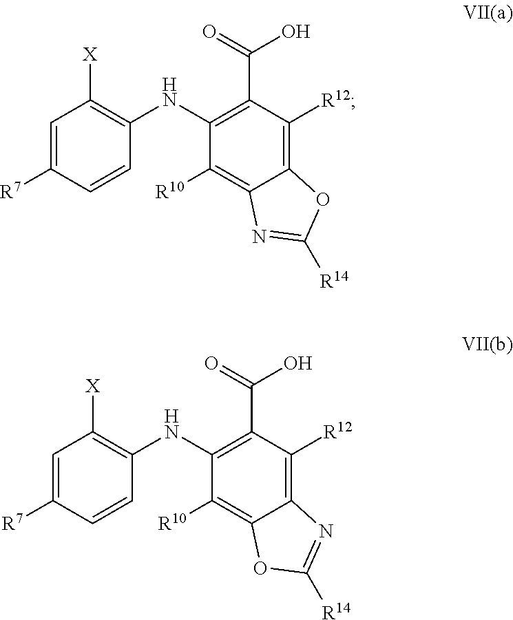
C1(NC2=C([X])C=C([R7])C=C2)=C(C(=O)O)C([R12])=C2C(=C1[R10])N=C([R14])O2.C1(NC2=C([X])C=C([R7])C=C2)=C(C(=O)O)C([R12])=C2C(=C1[R10])OC([R14])=N2
